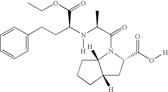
C12([H])CC(C(=O)O[H])N(C(=O)C(N(C(CCC3=CC=CC=C3)C(=O)OCC)[H])C)C1([H])CCC2
